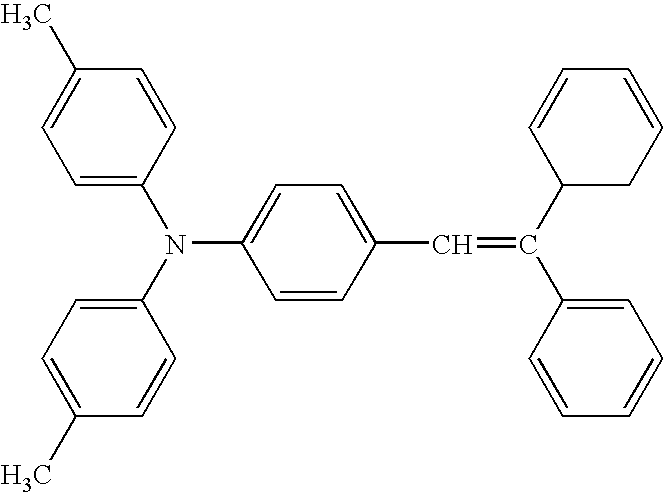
C1=C(C)C=CC(N(C2=CC=C(C)C=C2)C2=CC=C(C=C(C3=CC=CC=C3)C3CC=CC=C3)C=C2)=C1
